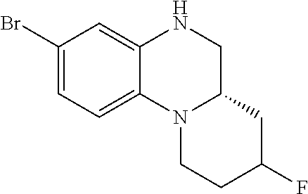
C1C2CC(F)CCN2C2=CC=C(Br)C=C2N1
